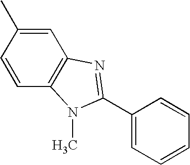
C1(C2=NC3=C(C=CC(C)=C3)N2C)=CC=CC=C1
